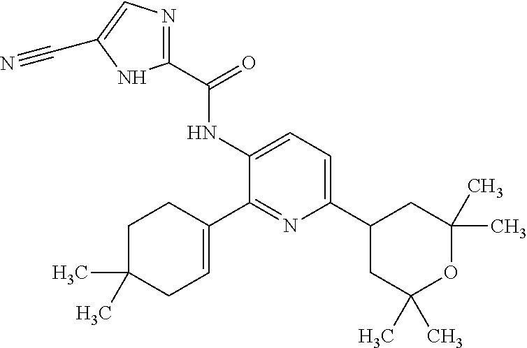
O=C(C1=NC=C(C#N)N1)NC1=CC=C(C2CC(C)(C)OC(C)(C)C2)N=C1C1=CCC(C)(C)CC1
